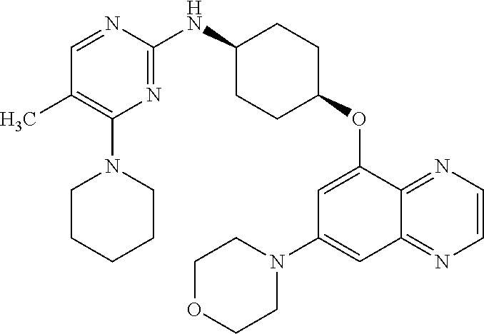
C1=NC(NC2CCC(OC3=CC(N4CCOCC4)=CC4=NC=CN=C34)CC2)=NC(N2CCCCC2)=C1C
